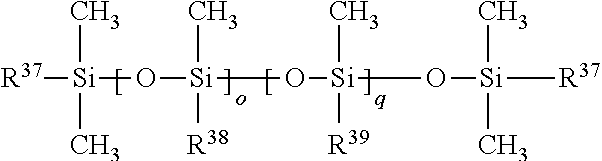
[R37][Si](C)(O[Si](O[Si](O[Si]([R37])(C)C)(C)[R39])(C)[R38])C
